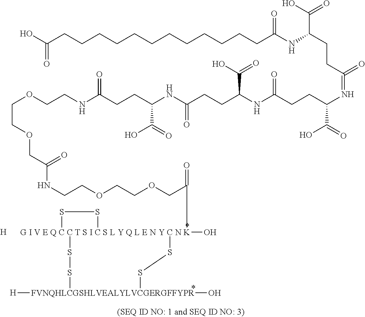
OC(CCCCCCCCCCCCC(NC(CCC(=NC(CCC(NC(CCC(NC(CCC(NCCOCCOCC(NCCOCCOCC(=O)[G I V E Q C C T S I C S L Y Q L E N Y C N K]12(O)(SS1)SS[FVNQHLCGSHLVEALYLVCGERGFFYPR]([H])(O)SS2)=O)=O)C(=O)O)=O)C(=O)O)=O)C(=O)O)=O)C(O)=O)=O)=O.[H]
